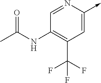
C1=NC(->C)=CC(C(F)(F)F)=C1NC(C)=O
